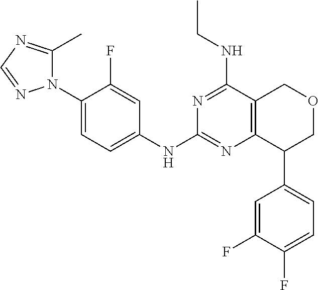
C1(N2C(C)=NC=N2)=CC=C(NC2=NC3=C(C(NCC)=N2)COCC3C2=CC=C(F)C(F)=C2)C=C1F
